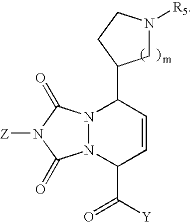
N12N(C(C([Y])=O)C=CC1C1CN([R5])CC1)C(=O)N([Z])C2=O
